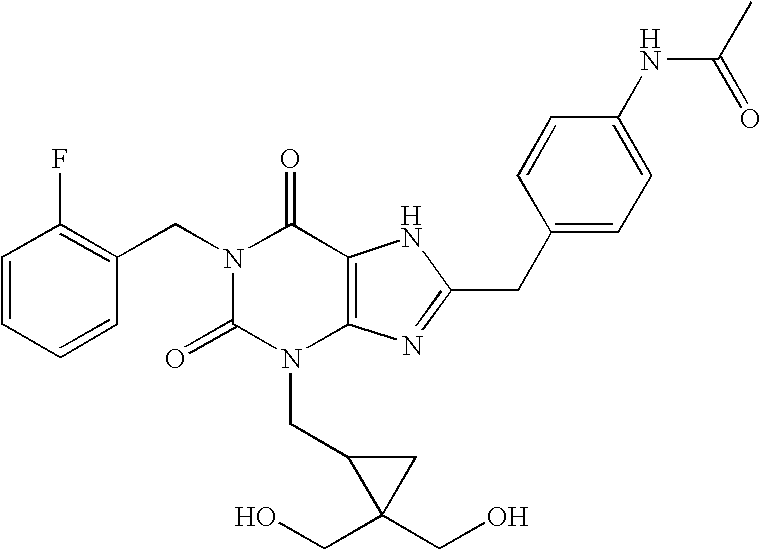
C1=CC=CC(CN2C(=O)N(CC3CC3(CO)CO)C3=C(C2=O)NC(CC2=CC=C(NC(C)=O)C=C2)=N3)=C1F
